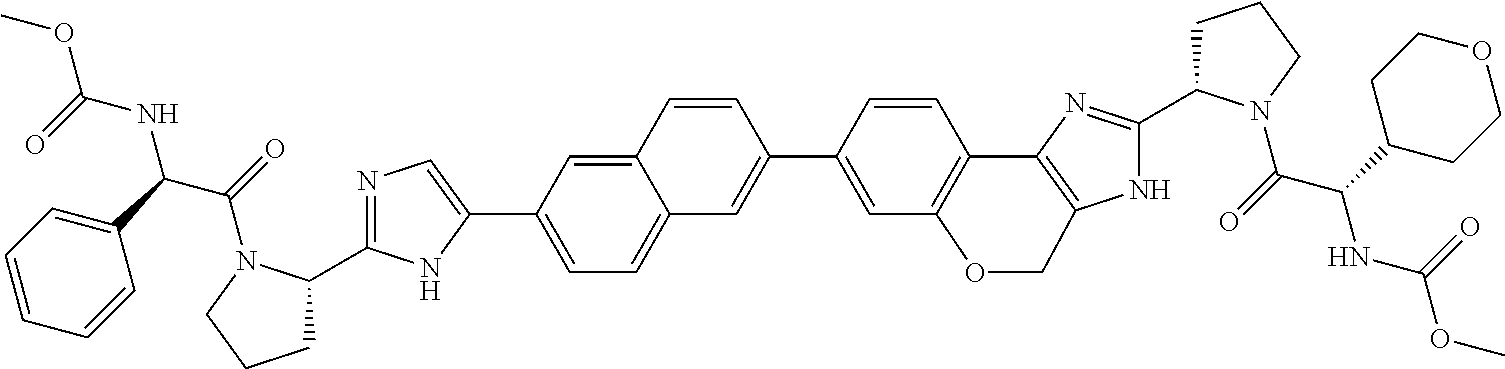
N1=C(C2CCCN2C(C(C2=CC=CC=C2)NC(OC)=O)=O)NC(C2=CC=C3C(=C2)C=CC(C2=CC4=C(C=C2)C2=C(NC(C5CCCN5C(C(C5CCOCC5)NC(OC)=O)=O)=N2)CO4)=C3)=C1
